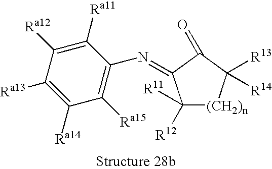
C1([Ra11])=C([Ra12])C([Ra13])=C([Ra14])C([Ra15])=C1N=C1C([R12])([R11])[(CH2)n]C([R13])([R14])C1=O
